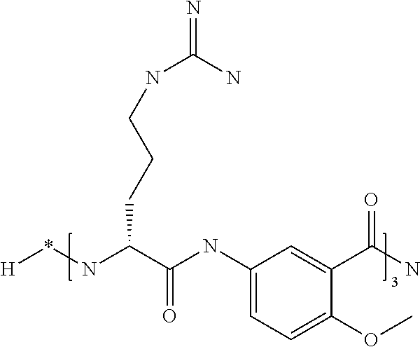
C1(NC(C(N*[H])CCCNC(=N)N)=O)=CC=C(OC)C(C(N)=O)=C1
